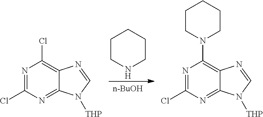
N1=C(Cl)N=C2C(=C1Cl)N=CN2[THP].C1CNCCC1.[n-BuOH].N1=C(Cl)N=C2C(=C1N1CCCCC1)N=CN2[THP]
